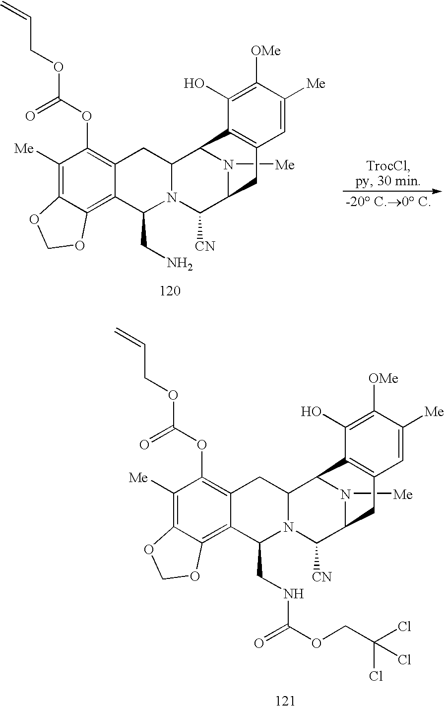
C1([Me])=C2C(=C3C(=C1OC(=O)OCC=C)CC1N(C3CN)C([CN])C3N([Me])C1C1=C(C3)C=C([Me])C([OMe])=C1O)OCO2.C1([Me])=C2C(=C3C(=C1OC(=O)OCC=C)CC1N(C3CNC(=O)OCC(Cl)(Cl)Cl)C([CN])C3N([Me])C1C1=C(C3)C=C([Me])C([OMe])=C1O)OCO2
